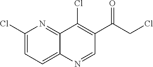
C1(Cl)=CC=C2C(=N1)C(Cl)=C(C(CCl)=O)C=N2
